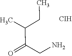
O=C(C(C)CC)CN.[CIH]
